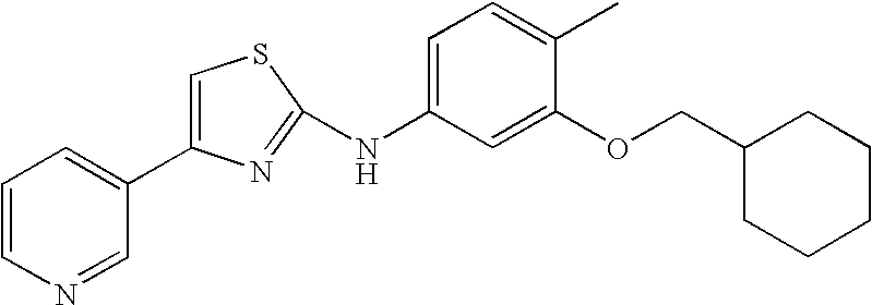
C1(C2=CC=CN=C2)=CSC(NC2=CC=C(C)C(OCC3CCCCC3)=C2)=N1
